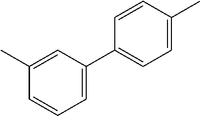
C1=CC=C(C2=CC=C(C)C=C2)C=C1C
